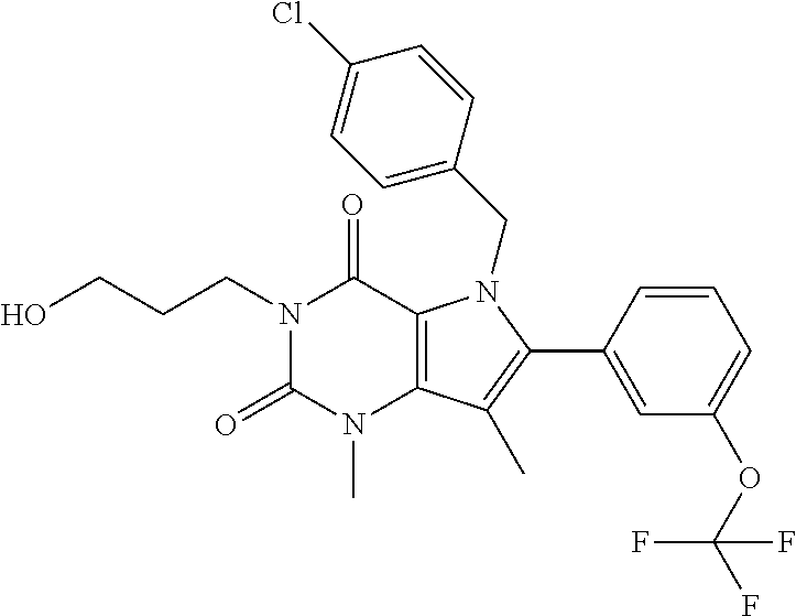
C12=C(C(C)=C(C3=CC(OC(F)(F)F)=CC=C3)N1CC1=CC=C(Cl)C=C1)N(C)C(=O)N(CCCO)C2=O
